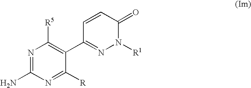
N1=C(N)N=C([R])C(C2=NN([R1])C(=O)C=C2)=C1[R5]
